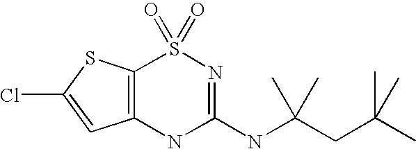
C12=C(NC(NC(CC(C)(C)C)(C)C)=NS1(=O)=O)C=C(Cl)S2
